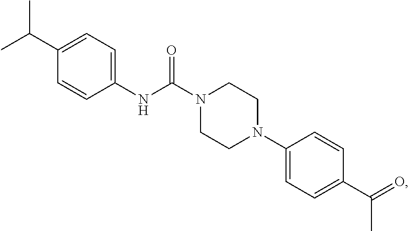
C1=C(N2CCN(C(NC3=CC=C(C(C)C)C=C3)=O)CC2)C=CC(C(=O)C)=C1
